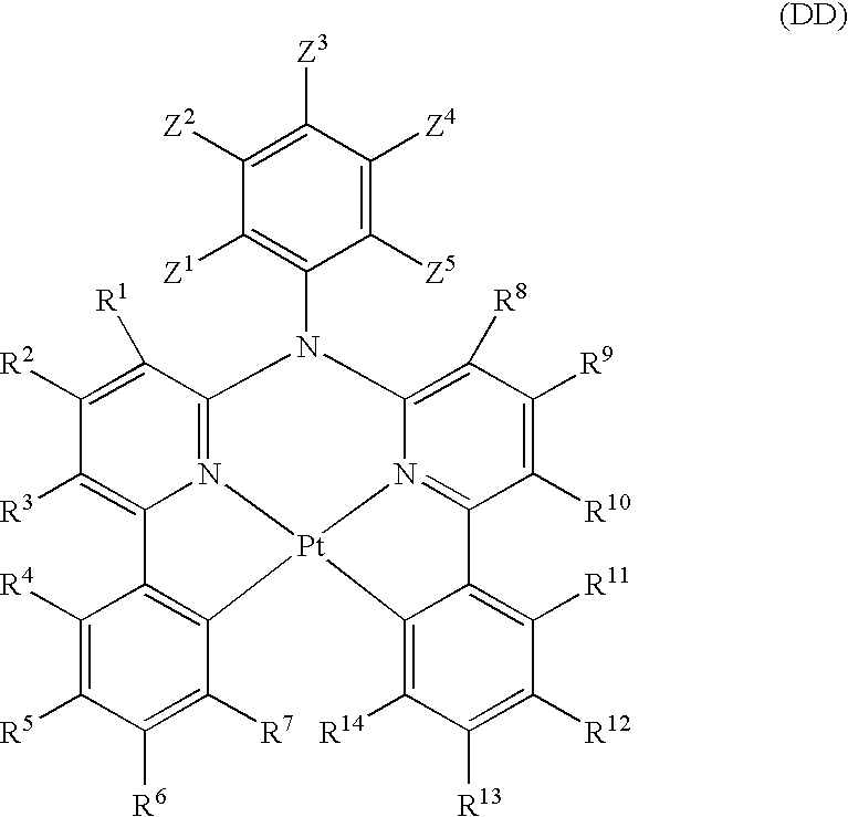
C1([R4])=C([R5])C([R6])=C([R7])C2=C1C1=C([R3])C([R2])=C([R1])C3=N1[Pt]21C2=C([R14])C([R13])=C([R12])C([R11])=C2C2=N1C(=C([R8])C([R9])=C2[R10])N3C1=C([Z1])C([Z2])=C([Z3])C([Z4])=C1[Z5]
